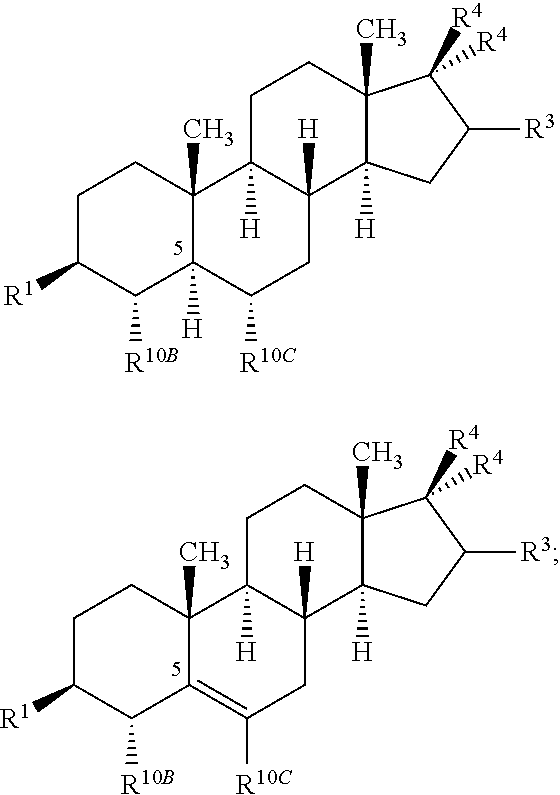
C1C([R1])C([R10B])C2([H])C(C)(C1)C1([H])C([H])(CC2[R10C])C2([H])C(C)(CC1)C([R4])([R4])C([R3])C2.C1C([R1])C([R10B])C2=C([R10C])CC3([H])C([H])(C2(C)C1)CCC1(C)C3([H])CC([R3])C1([R4])[R4]
